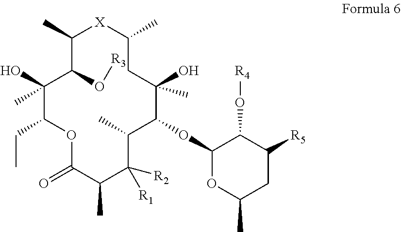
C1(OC2C(O)(C)CC(C)[X]C(C)C(O[R3])C(C)(O)C(CC)OC(=O)C(C)C([R2])([R1])C2C)OC(C)CC([R5])C1O[R4]
